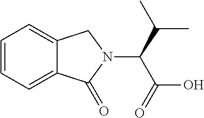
C1=CC=C2C(=C1)CN(C(C(C)C)C(=O)O)C2=O
